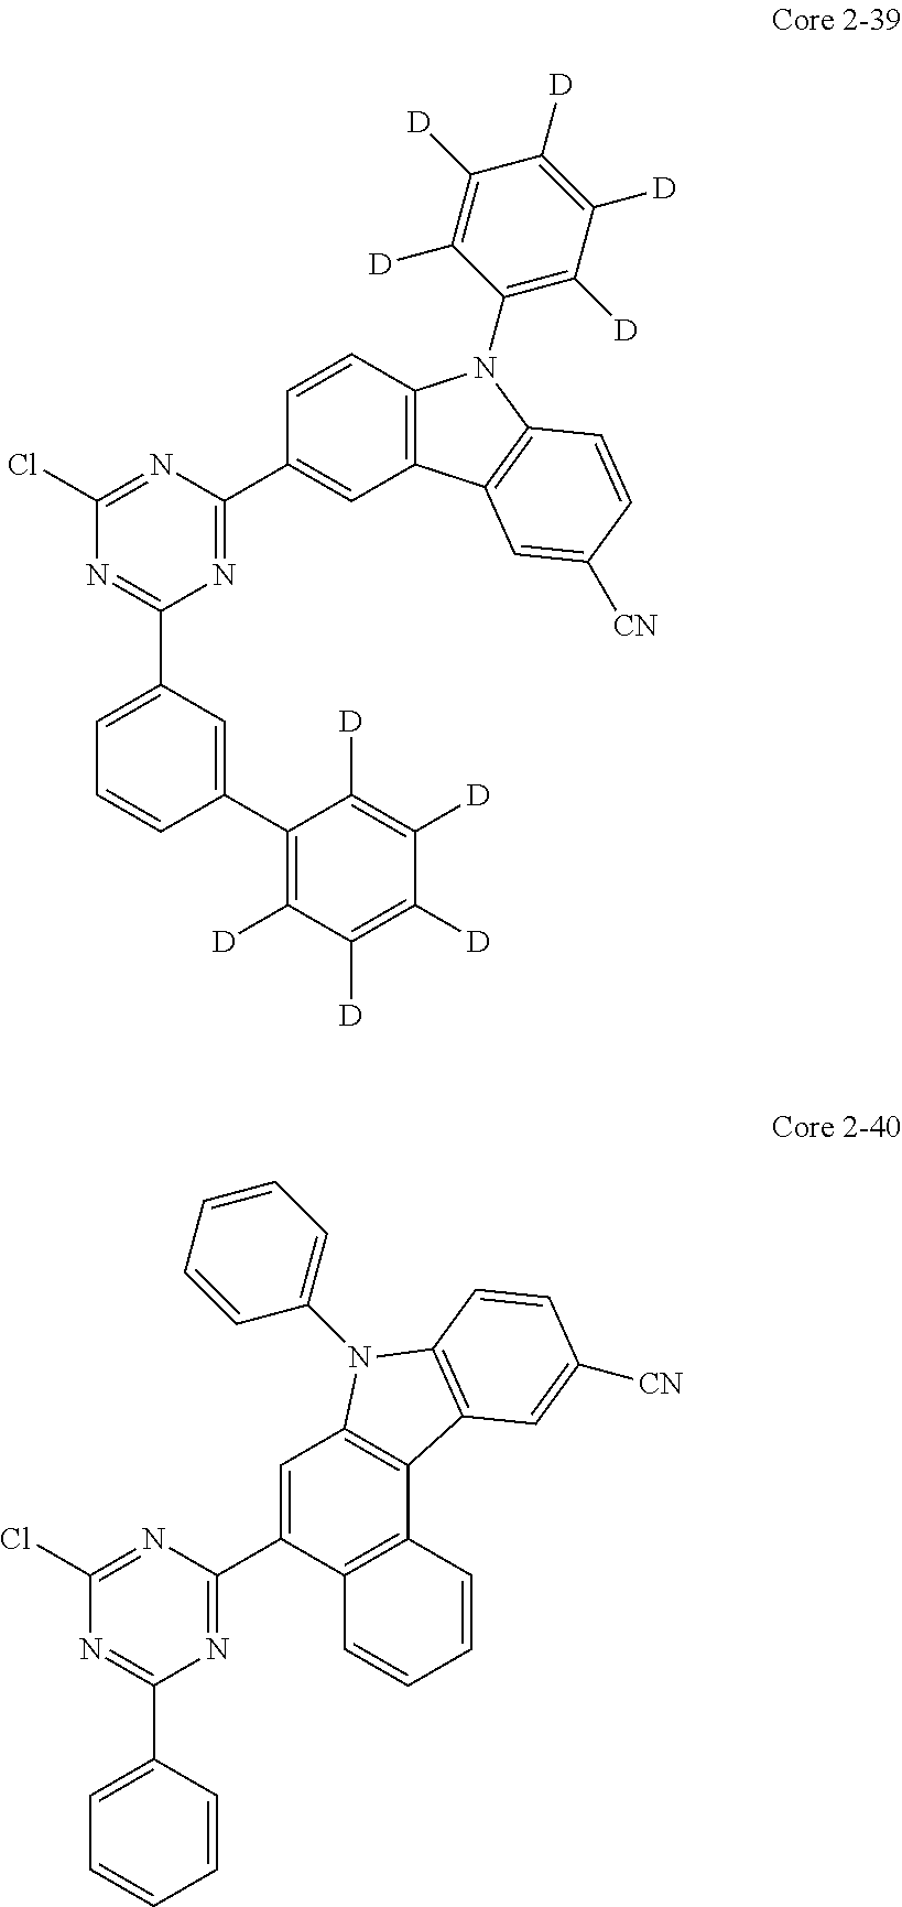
N1=C(C2=CC=CC(C3=C([D])C([D])=C([D])C([D])=C3[D])=C2)N=C(C2=CC3=C(N(C4=C([D])C([D])=C([D])C([D])=C4[D])C4=C3C=C([CN])C=C4)C=C2)N=C1Cl.N1=C(C2=CC=CC=C2)N=C(C2=CC3=C(C4=C2C=CC=C4)C2=C(N3C3=CC=CC=C3)C=CC([CN])=C2)N=C1Cl
